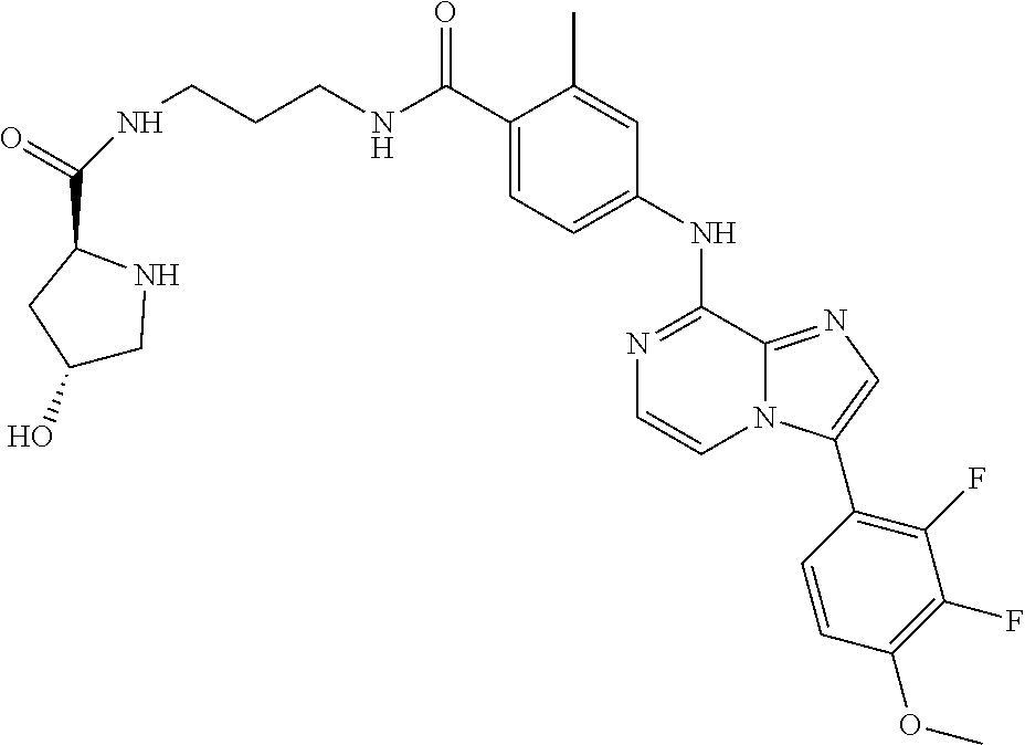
C1(C(NCCCNC(=O)C2CC(O)CN2)=O)=CC=C(NC2=NC=CN3C2=NC=C3C2=C(F)C(F)=C(OC)C=C2)C=C1C
